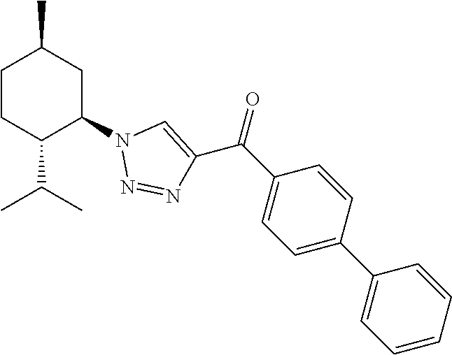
C1CC(C(C)C)C(N2N=NC(C(C3=CC=C(C4=CC=CC=C4)C=C3)=O)=C2)CC1C
